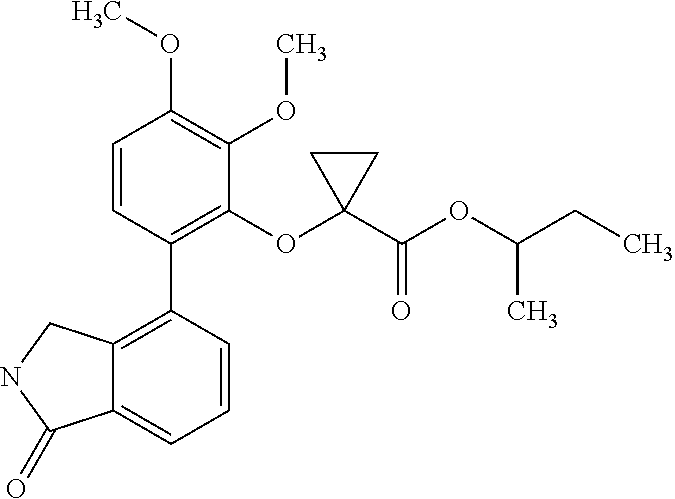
C12=C(C3=C(OC4(C(OC(CC)C)=O)CC4)C(OC)=C(OC)C=C3)C=CC=C1C(=O)NC2
